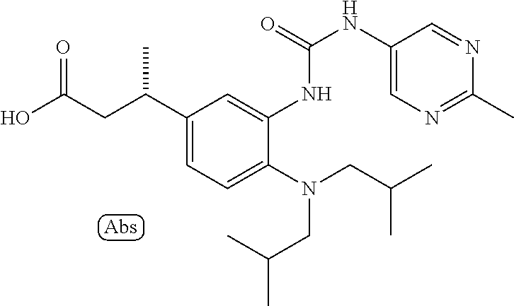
C1(C(CC(O)=O)C)=CC=C(N(CC(C)C)CC(C)C)C(NC(NC2=CN=C(C)N=C2)=O)=C1
